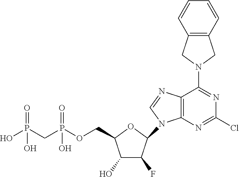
C1(O)C(F)C(N2C3=C(C(N4CC5=C(C4)C=CC=C5)=NC(Cl)=N3)N=C2)OC1COP(CP(O)(=O)O)(=O)O
